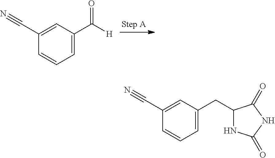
C1=C(C([H])=O)C=C(C#N)C=C1.C1=C(CC2NC(=O)NC2=O)C=C(C#N)C=C1
